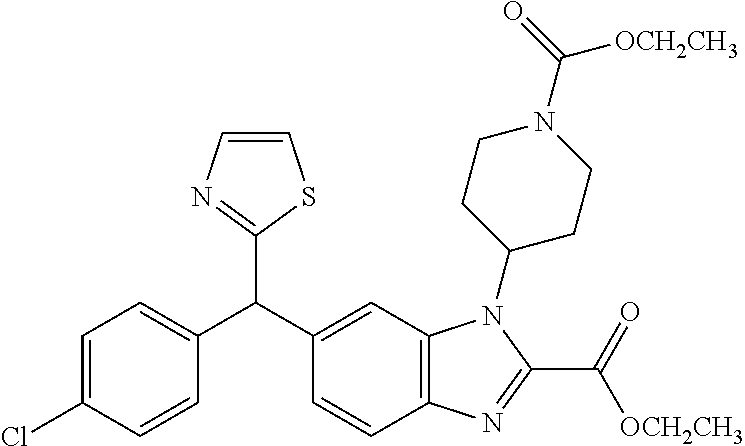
C1=C(Cl)C=CC(C(C2=CC3=C(N=C(C([OCH2CH3])=O)N3C3CCN(C(=O)[OCH2CH3])CC3)C=C2)C2=NC=CS2)=C1
